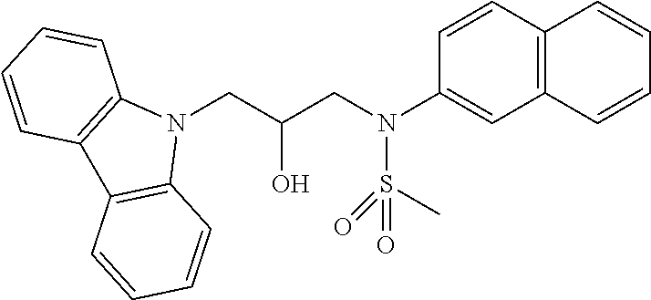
N1(CC(CN(C2=CC3=C(C=C2)C=CC=C3)S(C)(=O)=O)O)C2=C(C3=C1C=CC=C3)C=CC=C2
